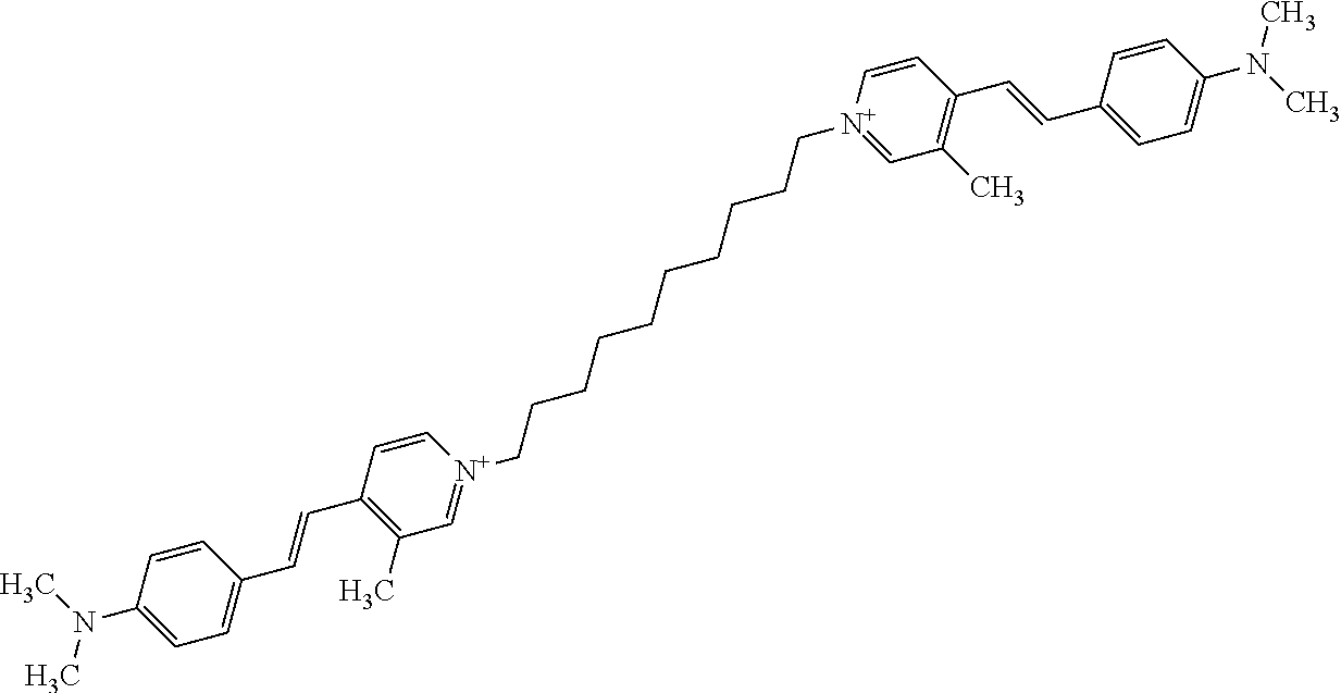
C1=CC(N(C)C)=CC=C1C=CC1=C(C)C=[N+](CCCCCCCCCC[N+]2=CC(C)=C(C=CC3=CC=C(N(C)C)C=C3)C=C2)C=C1
